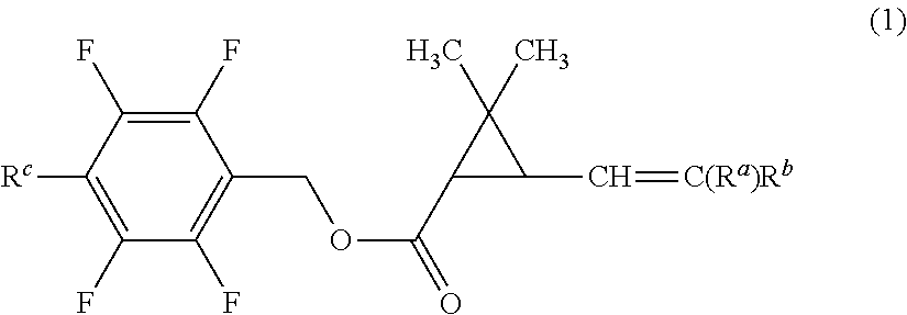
C1(F)=C(F)C([Rc])=C(F)C(F)=C1COC(=O)C1C(C=[C(Ra)Rb])C1(C)C
